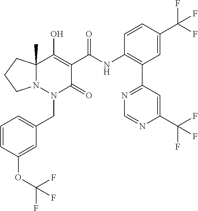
C1=CC(OC(F)(F)F)=CC(CN2C(=O)C(C(=O)NC3=C(C4=NC=NC(C(F)(F)F)=C4)C=C(C(F)(F)F)C=C3)=C(O)C3(C)N2CCC3)=C1
